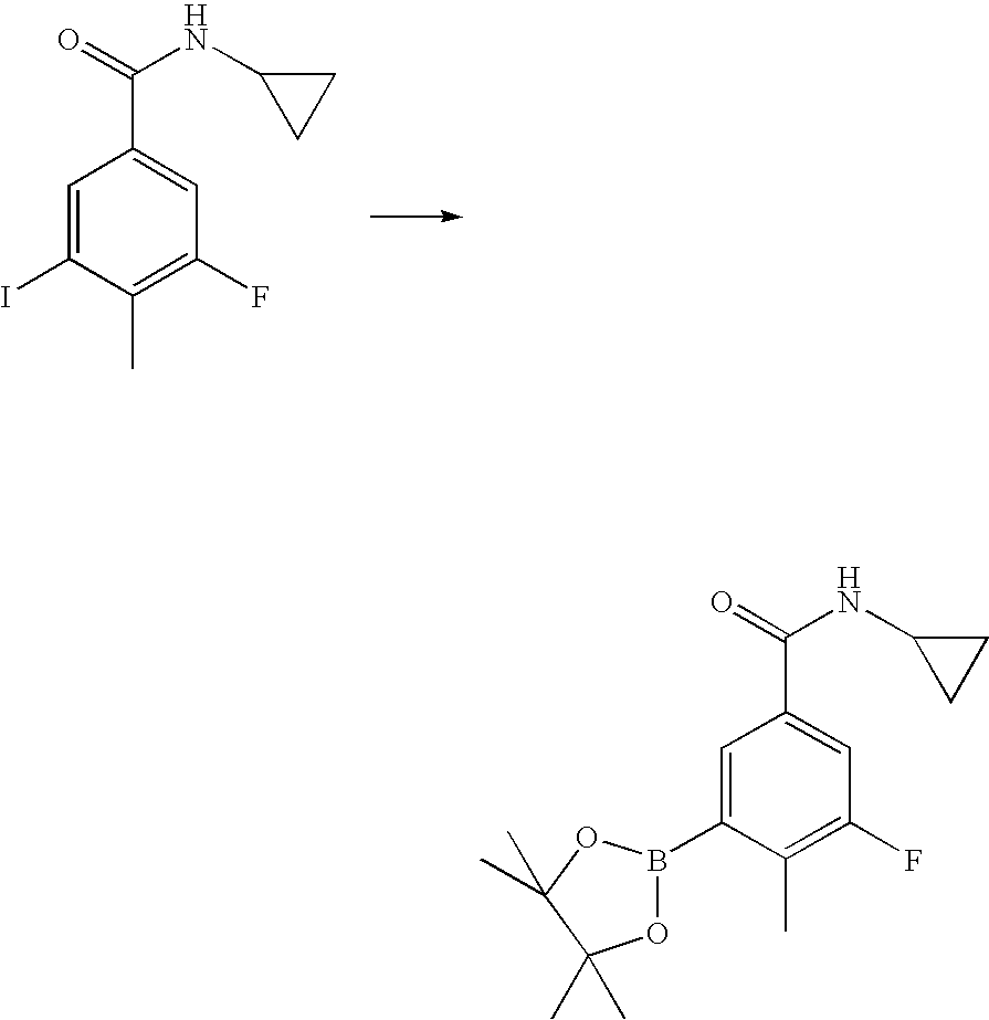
C1=C(I)C(C)=C(F)C=C1C(=O)NC1CC1.C1=C(B2OC(C)(C)C(C)(C)O2)C(C)=C(F)C=C1C(NC1CC1)=O
